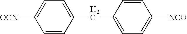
C1=C(CC2=CC=C([NCO])C=C2)C=CC([OCN])=C1
